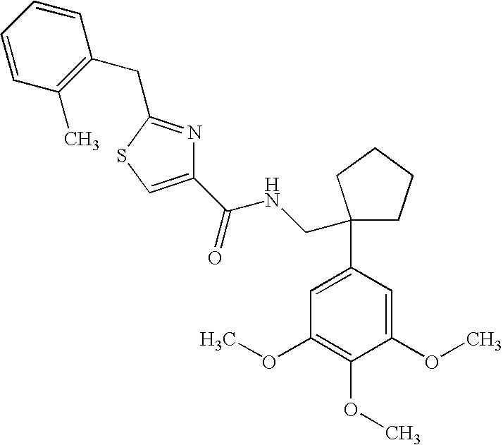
C1(C(=O)NCC2(C3=CC(OC)=C(OC)C(OC)=C3)CCCC2)=CSC(CC2=C(C)C=CC=C2)=N1
